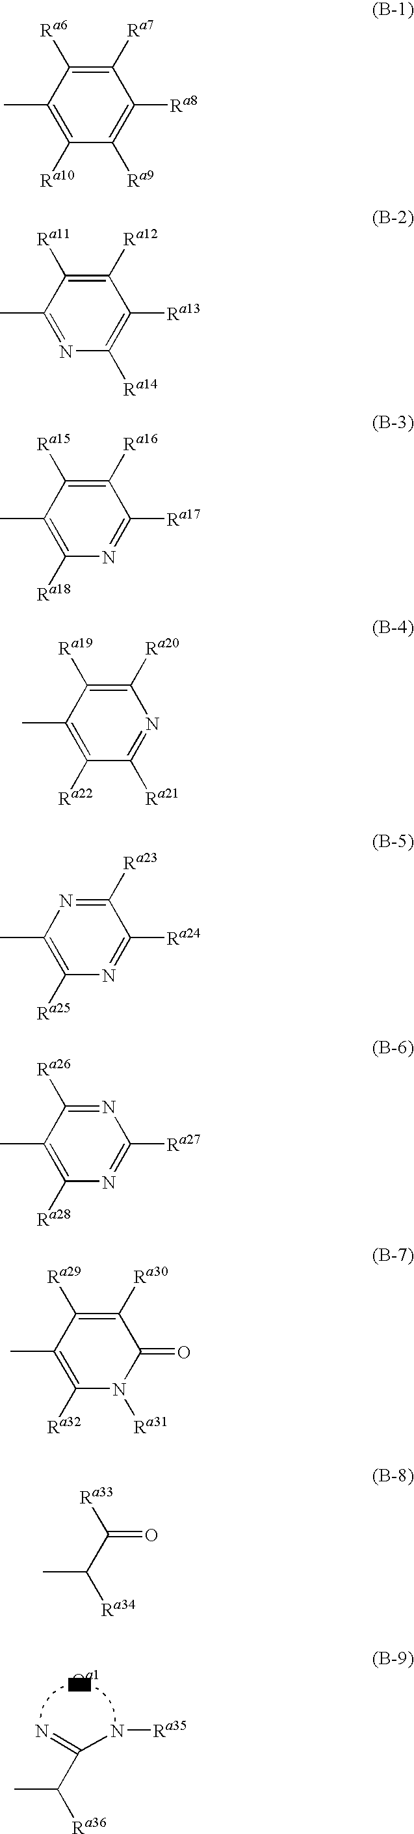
CC(C(=N)N[Ra35])[Ra36].C1(C)=C([Ra10])C([Ra9])=C([Ra8])C([Ra7])=C1[Ra6].C1(C)=NC([Ra14])=C([Ra13])C([Ra12])=C1[Ra11].C1(C)=C([Ra18])N=C([Ra17])C([Ra16])=C1[Ra15].C1(C)=C([Ra22])C([Ra21])=NC([Ra20])=C1[Ra19].C1(C)=C([Ra25])N=C([Ra24])C([Ra23])=N1.C1(C)=C([Ra28])N=C([Ra27])N=C1[Ra26].C1(C)=C([Ra32])N([Ra31])C(=O)C([Ra30])=C1[Ra29].CC(C([Ra33])=O)[Ra34]
